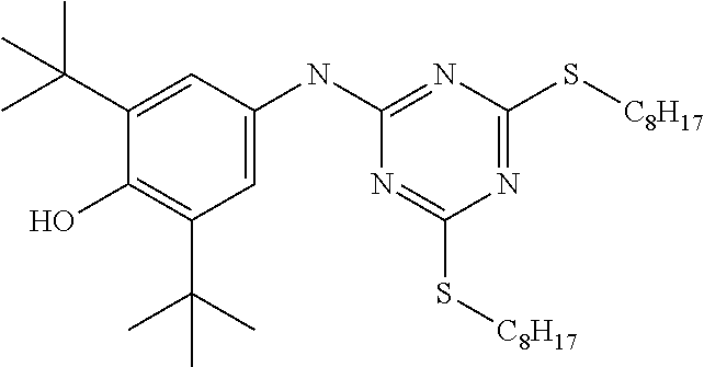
CC(C)(C1=CC(NC2=NC(S[C8H17])=NC(S[C8H17])=N2)=CC(C(C)(C)C)=C1O)C
